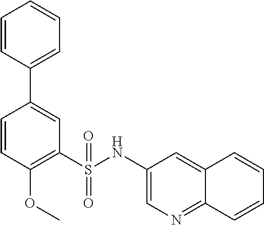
C1=CC(OC)=C(S(NC2=CN=C3C(=C2)C=CC=C3)(=O)=O)C=C1C1=CC=CC=C1
